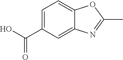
OC(C1=CC=C2C(=C1)N=C(C)O2)=O
